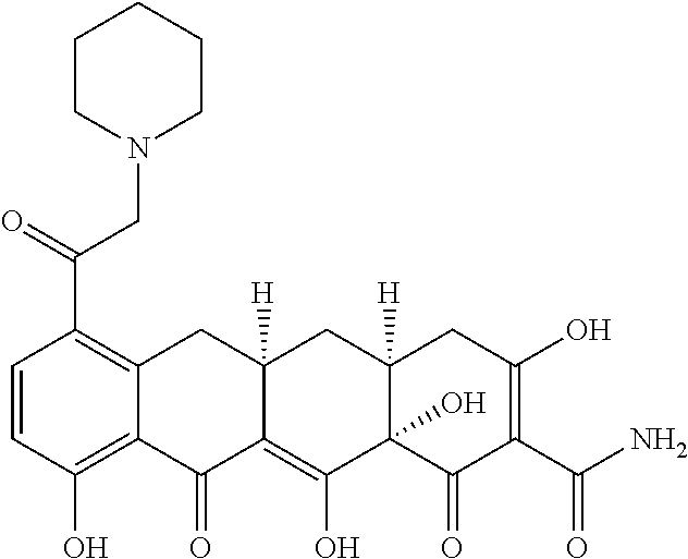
C1=CC(O)=C2C(=C1C(=O)CN1CCCCC1)CC1([H])C(=C(O)C3(O)C([H])(C1)CC(O)=C(C(N)=O)C3=O)C2=O
